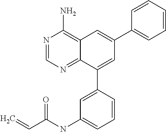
C1=NC(N)=C2C(=N1)C(C1=CC(NC(=O)C=C)=CC=C1)=CC(C1=CC=CC=C1)=C2
